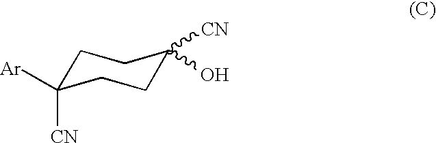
C1C([CN])([Ar])CCC([CN])(O)C1
